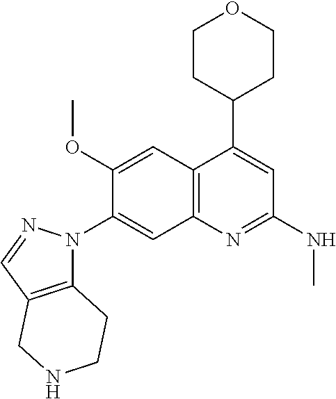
C12=C(C(C3CCOCC3)=CC(NC)=N1)C=C(OC)C(N1C3=C(C=N1)CNCC3)=C2
